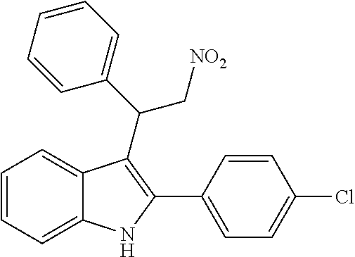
C1=CC=C2C(=C1)C(C(C1=CC=CC=C1)C[NO2])=C(C1=CC=C(Cl)C=C1)N2
